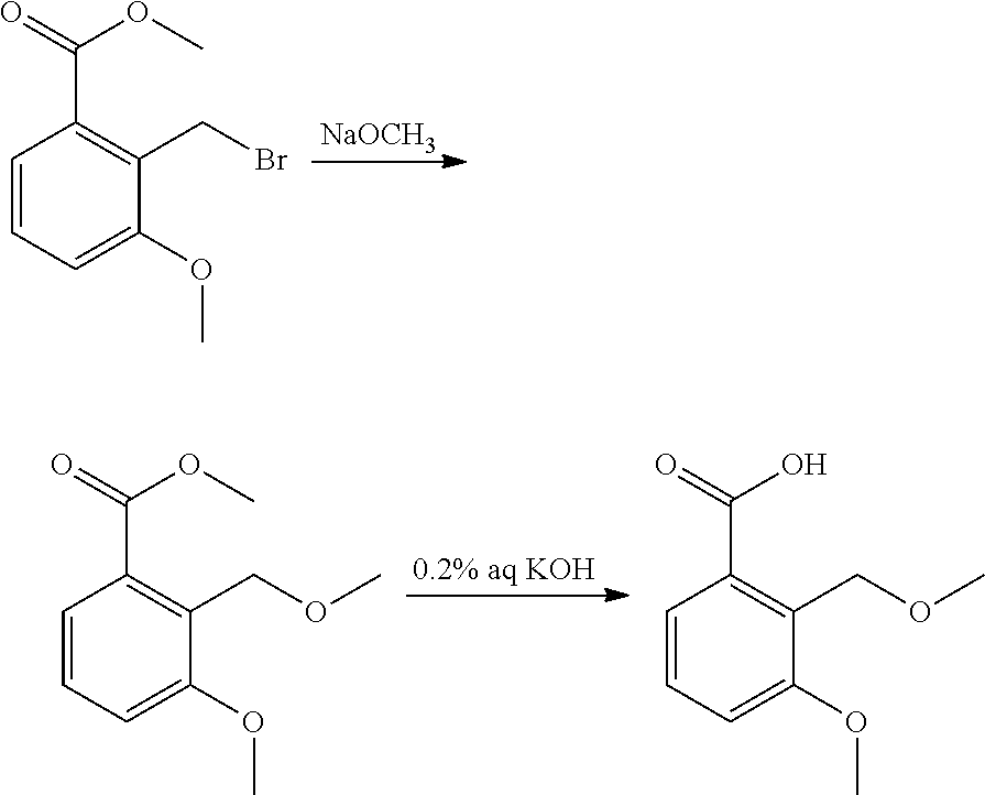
O=C(OC)C1=C(CBr)C(OC)=CC=C1.[NaOCH3].O=C(OC)C1=C(COC)C(OC)=CC=C1.[0.2% aq KOH].O=C(O)C1=C(COC)C(OC)=CC=C1
